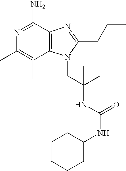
N1=C(N)C2=C(C(C)=C1C)N(CC(NC(=O)NC1CCCCC1)(C)C)C(CCC)=N2
